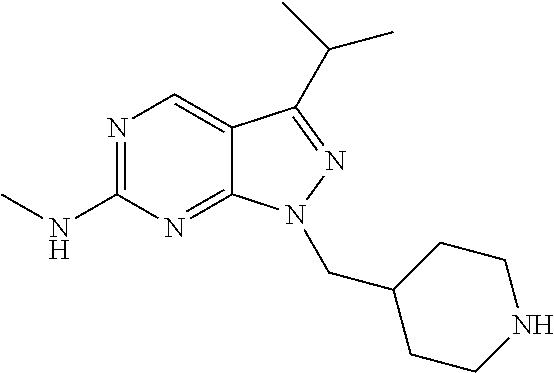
N1=C(NC)N=C2C(=C1)C(C(C)C)=NN2CC1CCNCC1
